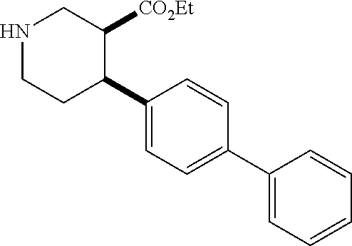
C1(C2C([CO2Et])CNCC2)=CC=C(C2=CC=CC=C2)C=C1
